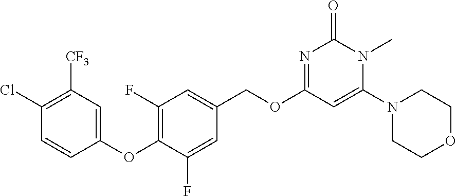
C1(OC2=C(F)C=C(COC3=NC(=O)N(C)C(N4CCOCC4)=C3)C=C2F)=CC([CF3])=C(Cl)C=C1
